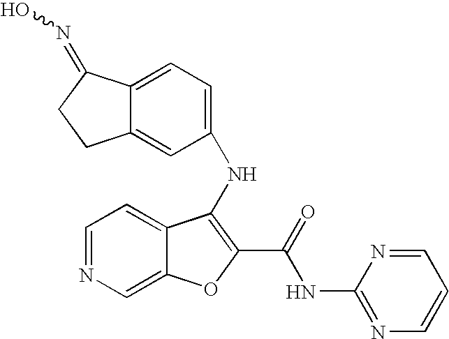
N(C1=C(C(=O)NC2=NC=CC=N2)OC2=CN=CC=C21)C1=CC=C2C(=C1)CCC2=NO
